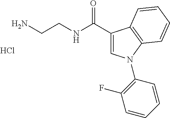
NCCNC(=O)C1=CN(C2=C(F)C=CC=C2)C2=C1C=CC=C2.Cl
